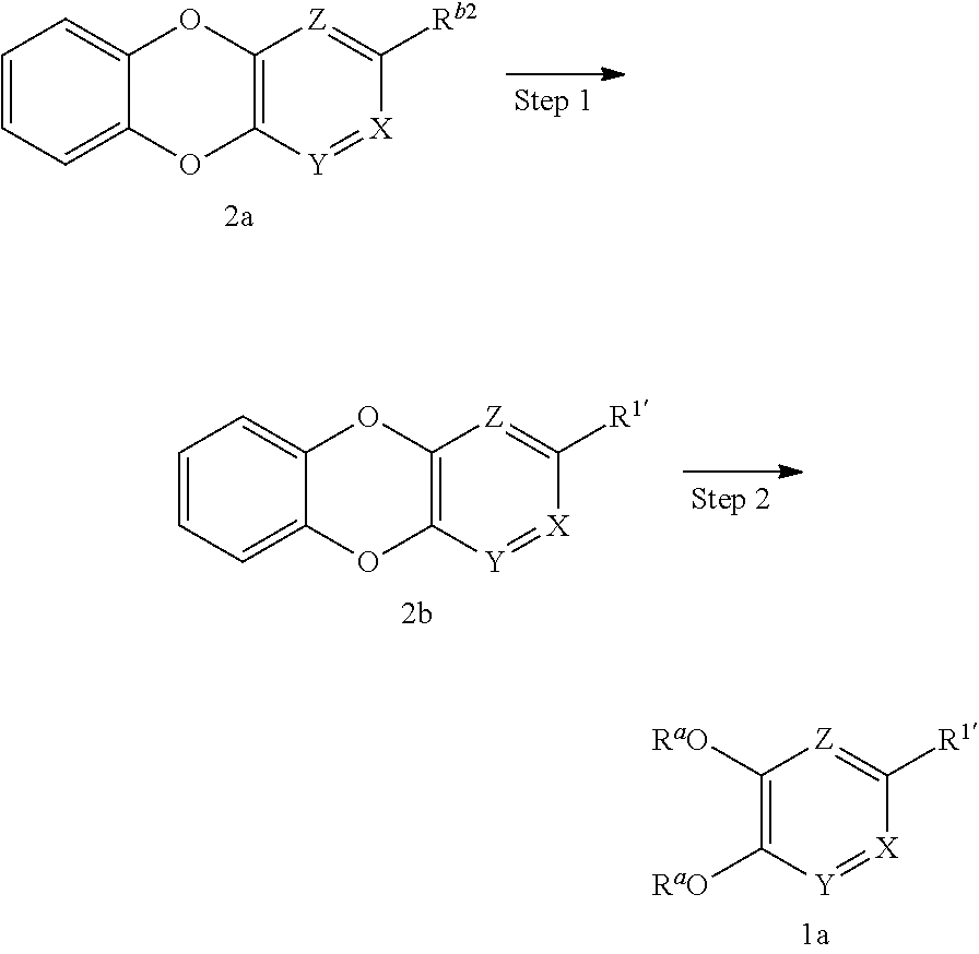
C1=CC=C2C(=C1)OC1=C(O2)[Y]=[X]C([Rb2])=[Z]1.C1=CC=C2C(=C1)OC1=C(O2)[Y]=[X]C([R1])=[Z]1.[Y]1=[X]C([R1])=[Z]C([RaO])=C1[RaO]
